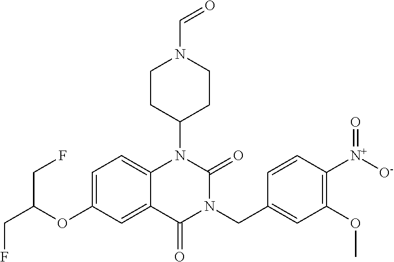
C12=CC=C(OC(CF)CF)C=C1C(=O)N(CC1=CC(OC)=C([N+]([O-])=O)C=C1)C(=O)N2C1CCN(C=O)CC1
